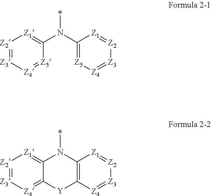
*N(C1=[Z5][Z4]=[Z3][Z2]=[Z1]1)C1=[Z1][Z2]=[Z3][Z4]=[Z5]1.*N1C2=C([Z4]=[Z3][Z2]=[Z1]2)[Y]C2=[Z4][Z3]=[Z2][Z1]=C12
